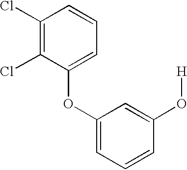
C1(Cl)=C(Cl)C(OC2=CC=CC(O[H])=C2)=CC=C1
